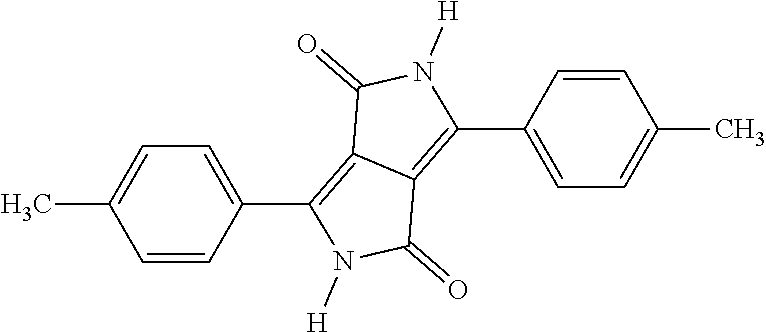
C1=CC(C2=C3C(=C(C4=CC=C(C)C=C4)N([H])C3=O)C(=O)N2[H])=CC=C1C
